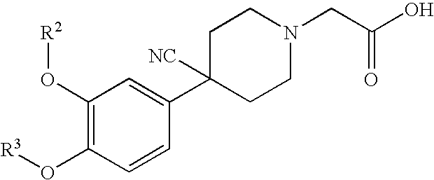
C1=CC(C2([NC])CCN(CC(O)=O)CC2)=CC(O[R2])=C1O[R3]
